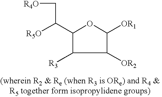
C1([OR2])C([OR1])OC(C([R5O])C[R4O])C1[R3]
